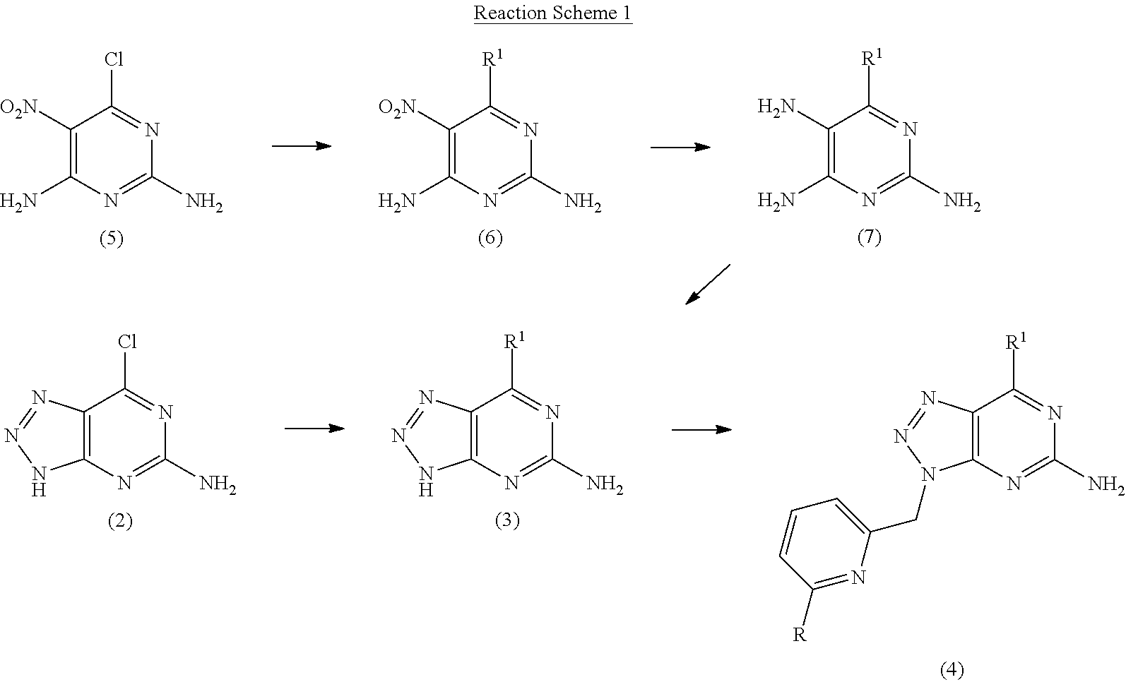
C1(N)=C(N)N=C(N)N=C1[R1].C1([O2N])=C(N)N=C(N)N=C1[R1].C1([O2N])=C(N)N=C(N)N=C1Cl.C12=C(N=C(N)N=C1[R1])N(CC1=CC=CC([R])=N1)N=N2.C12=C(N=C(N)N=C1[R1])NN=N2.C12=C(N=C(N)N=C1Cl)NN=N2
